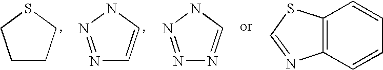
C1CCSC1.N1=NNC=C1.N1=NNC=N1.C12=C(C=CC=C1)N=CS2
